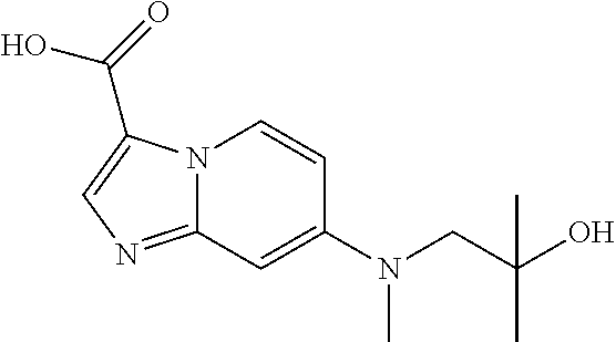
N12C(=NC=C1C(=O)O)C=C(N(CC(O)(C)C)C)C=C2
